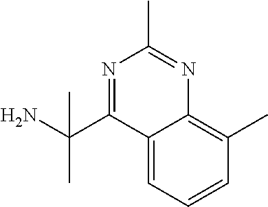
C12=CC=CC(C)=C1N=C(C)N=C2C(N)(C)C
